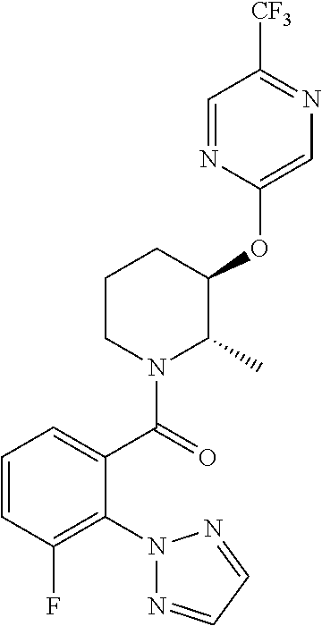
C1=CC(F)=C(N2N=CC=N2)C(C(=O)N2C(C)C(OC3=CN=C([CF3])C=N3)CCC2)=C1
